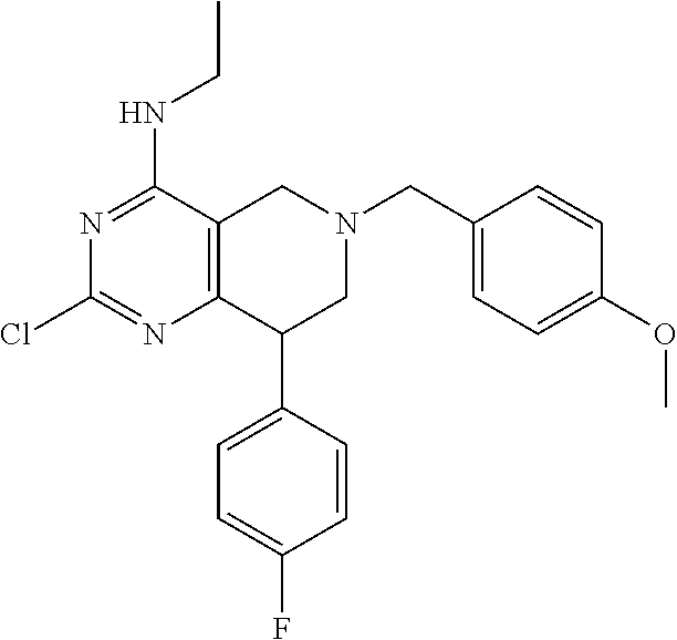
N1=C(NCC)C2=C(N=C1Cl)C(C1=CC=C(F)C=C1)CN(CC1=CC=C(OC)C=C1)C2
